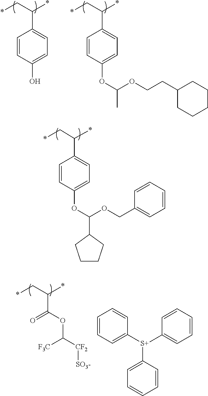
*CC(*)C1=CC=C(O)C=C1.*CC(*)C1=CC=C(OC(C)OCCC2CCCCC2)C=C1.C1=CC=C([S+](C2=CC=CC=C2)C2=CC=CC=C2)C=C1.*CC(*)C(=O)OC([CF2][SO3-])[F3C].*CC(*)C1=CC=C(OC(OCC2=CC=CC=C2)C2CCCC2)C=C1
